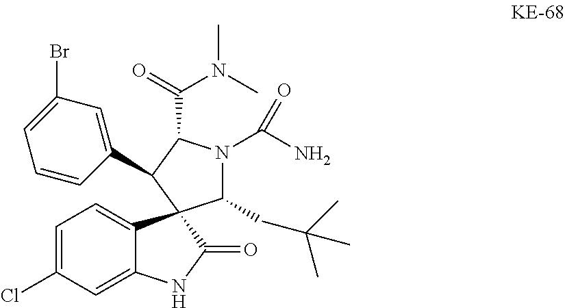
C1=C(Cl)C=C2C(=C1)C1(C(=O)N2)C(CC(C)(C)C)N(C(N)=O)C(C(=O)N(C)C)C1C1=CC(Br)=CC=C1
